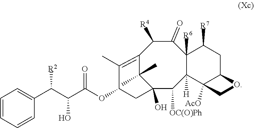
C12([R6])C([H])(C3([AcO])C(CC1[R7])OC3)C([OC(O)Ph])C1(O)C(C)(C)C(=C(C)C(OC(=O)C(C([R2])C3=CC=CC=C3)O)C1)C([R4])C2=O
